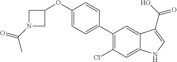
C1(C2=CC=C(OC3CN(C(C)=O)C3)C=C2)=C(Cl)C=C2C(=C1)C(C(O)=O)=CN2
